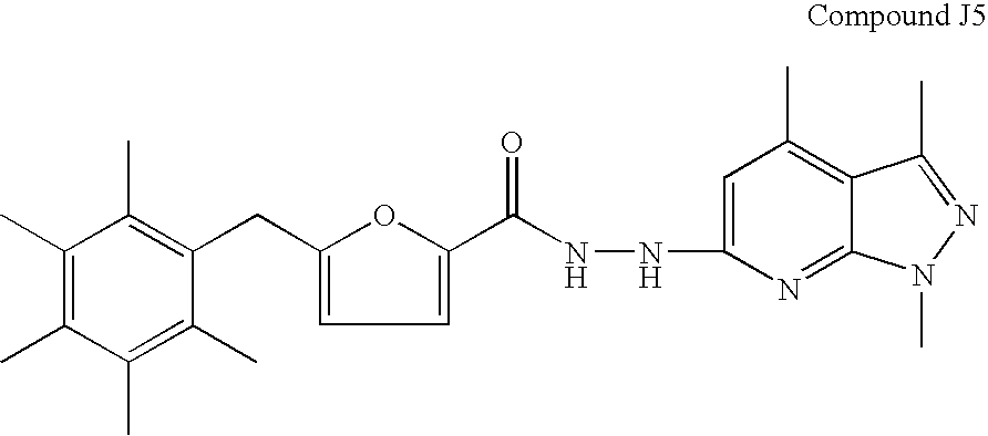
C1(C)=C(C)C(C)=C(C)C(CC2=CC=C(C(NNC3=CC(C)=C4C(=N3)N(C)N=C4C)=O)O2)=C1C
